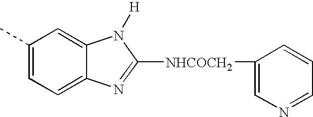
C1(C)=CC=C2C(=C1)N([H])C([NHCOCH2]C1=CN=CC=C1)=N2
